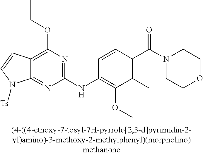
C12=NC(NC3=C(OC)C(C)=C(C(N4CCOCC4)=O)C=C3)=NC(OCC)=C1C=CN2[Ts]
